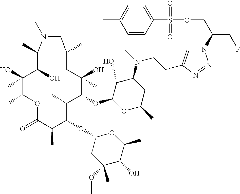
O1C(=O)C(C)C(OC2CC(OC)(C)C(O)C(C)O2)C(C)C(OC2OC(C)CC(N(CCC3=CN(C(CF)COS(=O)(=O)C4=CC=C(C)C=C4)N=N3)C)C2O)C(O)(C)CC(C)CN(C)C(C)C(O)C(O)(C)C1CC
